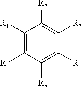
C1([R1])=C([R6])C([R5])=C([R4])C([R3])=C1[R2]
